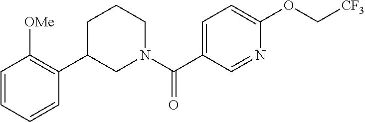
C1=CC=CC(C2CN(C(C3=CC=C(OC[CF3])N=C3)=O)CCC2)=C1[OMe]
